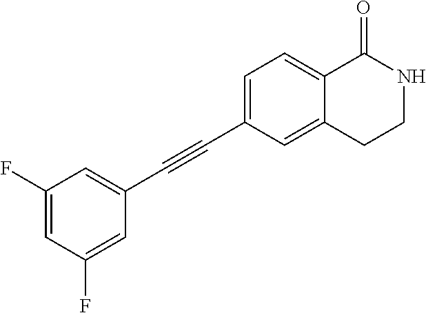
C1(F)=CC(F)=CC(C#CC2=CC=C3C(=C2)CCNC3=O)=C1
